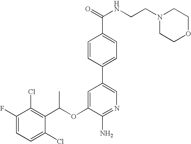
C1=C(F)C(Cl)=C(C(OC2=CC(C3=CC=C(C(=O)NCCN4CCOCC4)C=C3)=CN=C2N)C)C(Cl)=C1
